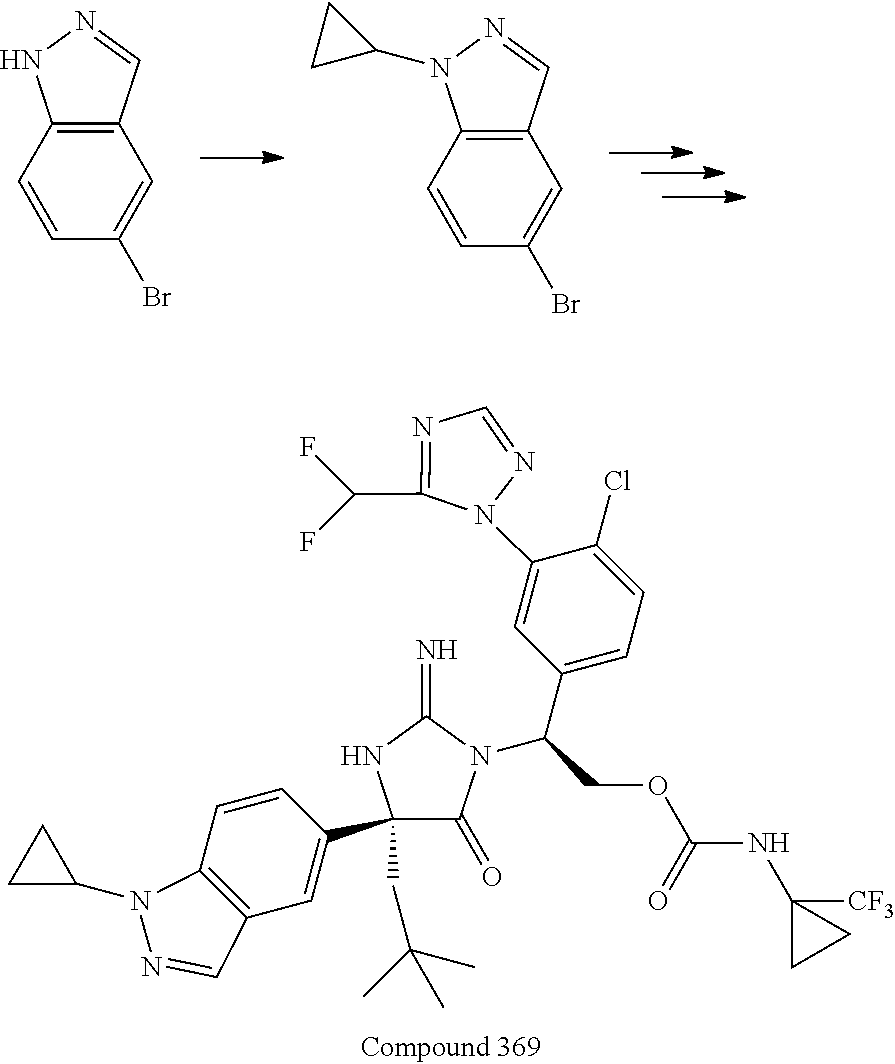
C12=C(C=CC(Br)=C1)NN=C2.C12=C(C=CC(Br)=C1)N(C1CC1)N=C2.C1=CC2=C(C=C1C1(CC(C)(C)C)C(=O)N(C(C3=CC=C(Cl)C(N4C(C(F)F)=NC=N4)=C3)COC(=O)NC3([CF3])CC3)C(=N)N1)C=NN2C1CC1
